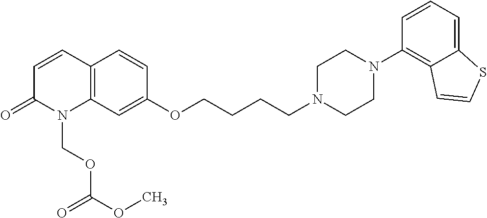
C1=CC2=C(N(COC(OC)=O)C1=O)C=C(OCCCCN1CCN(C3=C4C(=CC=C3)SC=C4)CC1)C=C2
